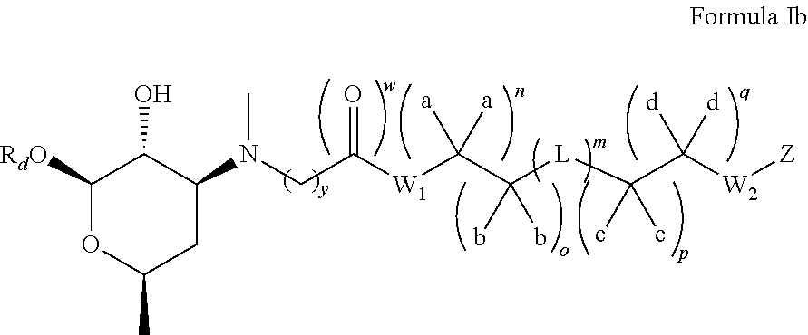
C1([RdO])OC(C)CC(N(CC([W1]C(C([L]C(C([W2][Z])([d])[d])(c)c)(b)b)([a])[a])=O)C)C1O
